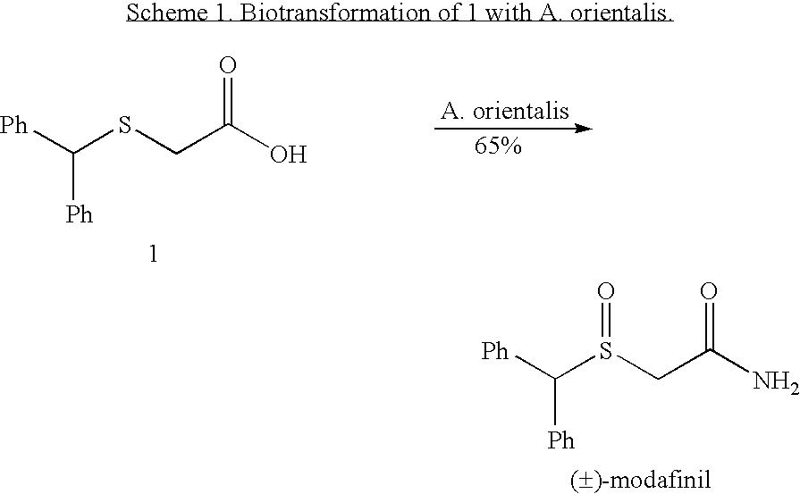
[Ph]C(SCC(O)=O)[Ph].[Ph]C(S(CC(N)=O)=O)[Ph]
